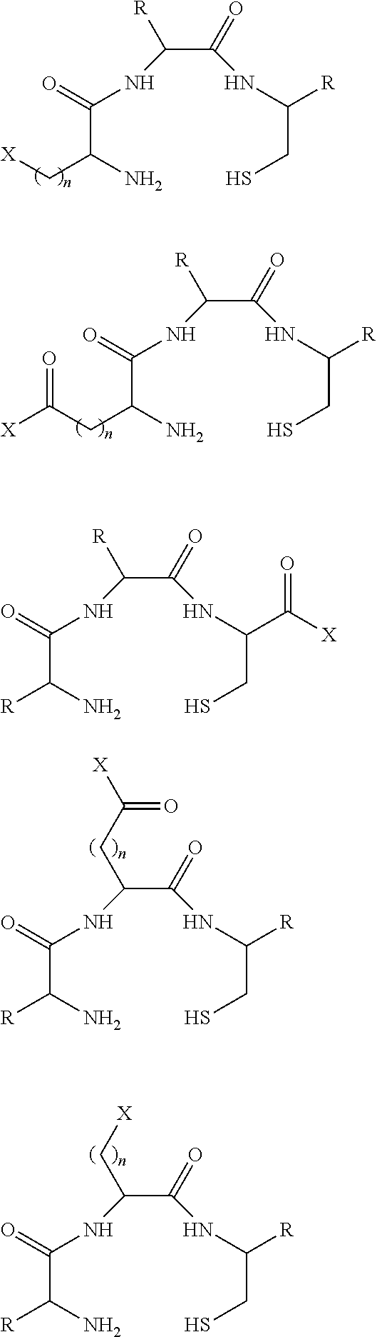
C(C(N)C[X])(=O)NC(C(=O)NC(CS)[R])[R].C(C(N)CC([X])=O)(=O)NC(C(=O)NC(CS)[R])[R].C(C(N)[R])(=O)NC(C(=O)NC(CS)[R])CC([X])=O.C(C(N)[R])(=O)NC(C(=O)NC(CS)[R])C[X].C(C(N)[R])(=O)NC(C(=O)NC(CS)C([X])=O)[R]
